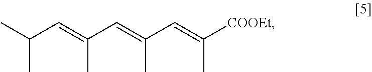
CC(C=C(C=C(C=C(C)[COOEt])C)C)C
